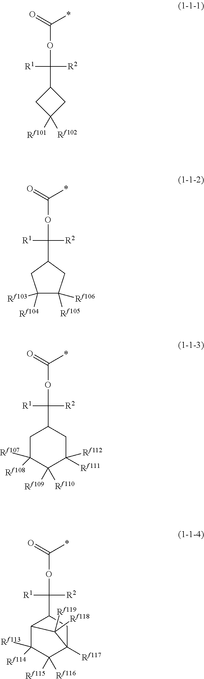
C(C1CC([Rf101])([Rf102])C1)([R2])([R1])OC(*)=O.C(C1CC([Rf103])([Rf104])C([Rf106])([Rf105])C1)([R2])([R1])OC(*)=O.C(C1CC([Rf107])([Rf108])C([Rf109])([Rf110])C([Rf111])([Rf112])C1)([R2])([R1])OC(*)=O.C(C1C2C([Rf113])([Rf114])C([Rf115])([Rf116])C([Rf117])(C1)C2([Rf119])[Rf118])([R2])([R1])OC(*)=O
